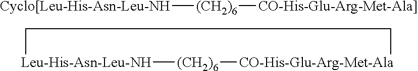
[Leu-His-Asn-Leu-NH]1[(CH2)6][CO-His-Glu-Arg-Met-Ala]CC1.[Cyclo[Leu-His-Asn-Leu-NH][(CH2)6][CO-His-Glu-Arg-Met-Ala]]
